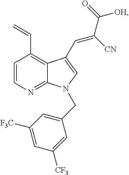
C1=CN=C2C(=C1C=C)C(C=C(C(=O)[OH])[CN])=CN2CC1=CC([F3C])=CC([CF3])=C1
